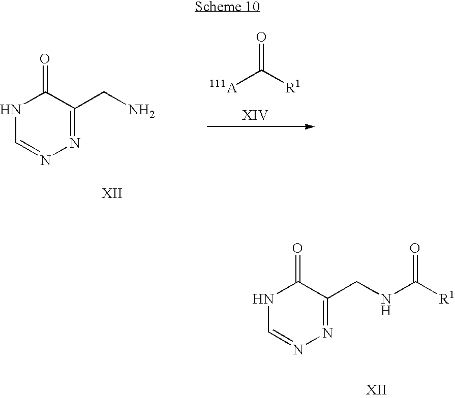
N1C=NN=C(CNC([R1])=O)C1=O.N1C=NN=C(CN)C1=O.[111A]C([R1])=O
